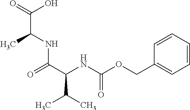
CC(NC(C(NC(OCC1=CC=CC=C1)=O)C(C)C)=O)C(=O)O
